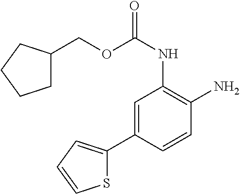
C1=C(C2=CC=CS2)C=CC(N)=C1NC(=O)OCC1CCCC1
